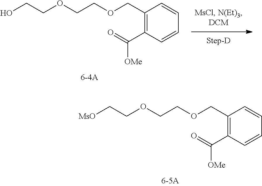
C1(COCCOCC[MsO])=C(C(=O)[OMe])C=CC=C1.C1(COCCOCCO)=C(C(=O)[OMe])C=CC=C1
